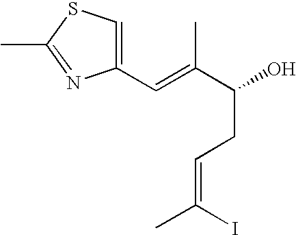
C1(C=C(C(O)CC=C(C)I)C)=CSC(C)=N1
